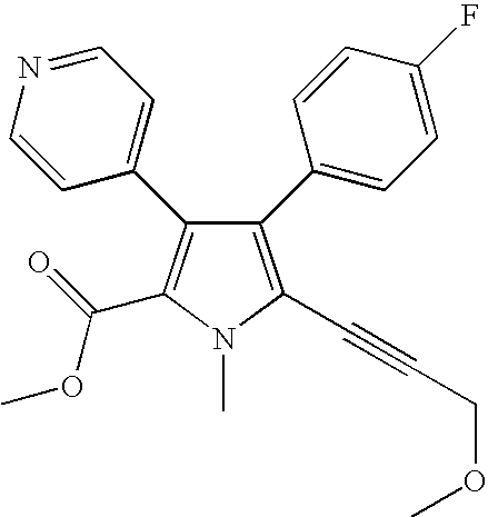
C1(C2=CC=C(F)C=C2)=C(C#CCOC)N(C)C(C(=O)OC)=C1C1=CC=NC=C1
